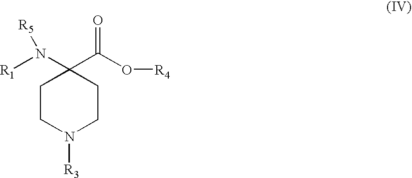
C1CN([R3])CCC1(N([R1])[R5])C(=O)O[R4]
